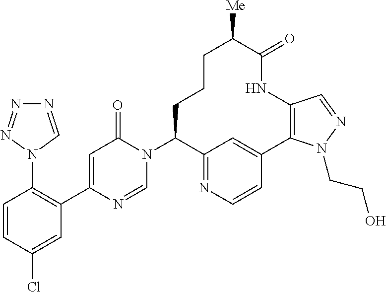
N1=CN(C2=C(C3=CC(=O)N(C4C5=NC=CC(=C5)C5=C(C=NN5CCO)NC(=O)C([Me])CCC4)C=N3)C=C(Cl)C=C2)N=N1
